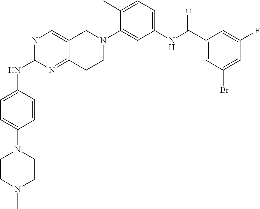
N1=C(NC2=CC=C(N3CCN(C)CC3)C=C2)N=C2C(=C1)CN(C1=CC(NC(C3=CC(Br)=CC(F)=C3)=O)=CC=C1C)CC2
